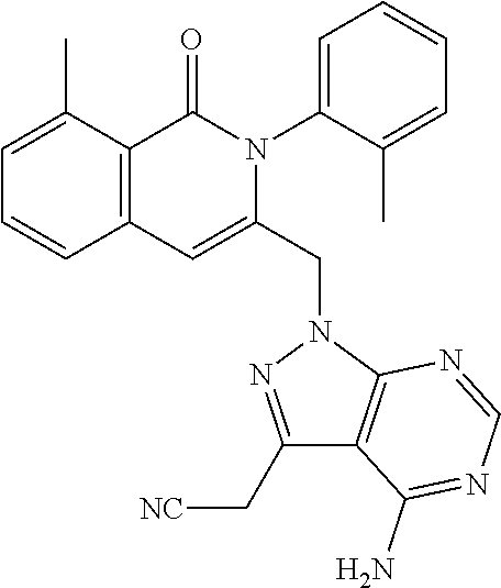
C1=C(C)C2=C(C=C1)C=C(CN1C3=C(C(C[CN])=N1)C(N)=NC=N3)N(C1=CC=CC=C1C)C2=O
